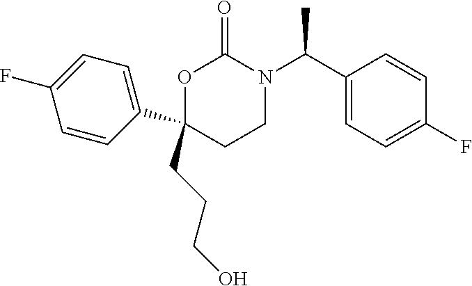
C1(CCCO)(C2=CC=C(F)C=C2)CCN(C(C2=CC=C(F)C=C2)C)C(=O)O1
